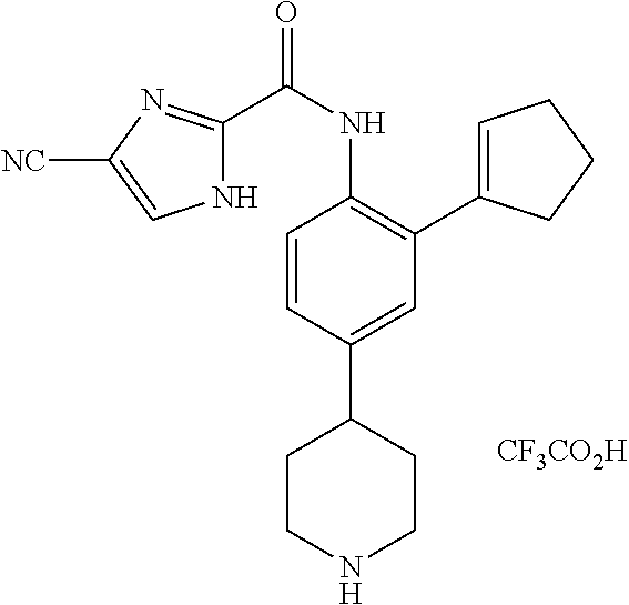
[CF3CO2H].N1C(C(NC2=C(C3=CCCC3)C=C(C3CCNCC3)C=C2)=O)=NC([NC])=C1
